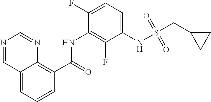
O=C(NC1=C(F)C(NS(CC2CC2)(=O)=O)=CC=C1F)C1=C2C(=CC=C1)C=NC=N2
